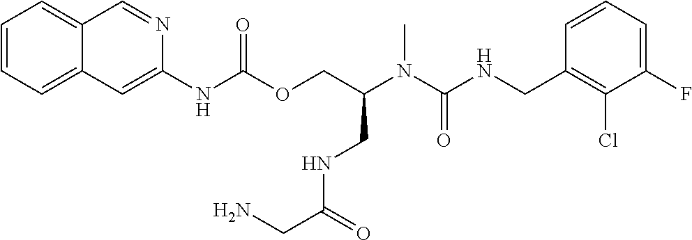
C1=CC(CNC(N(C(COC(NC2=CC3=CC=CC=C3C=N2)=O)CNC(CN)=O)C)=O)=C(Cl)C(F)=C1
